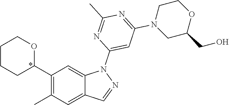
C1(C2OCCCC2)=C(C)C=C2C(=C1)N(C1=CC(N3CC(CO)OCC3)=NC(C)=N1)N=C2
